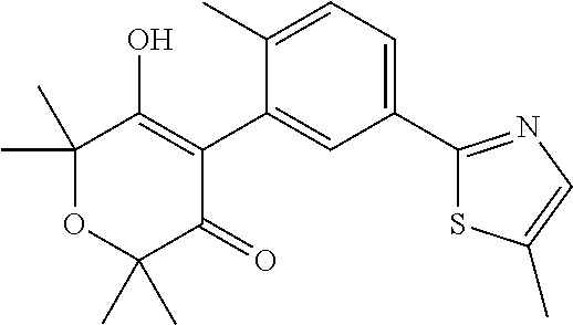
C1(C2=CC=C(C)C(C3=C(O)C(C)(C)OC(C)(C)C3=O)=C2)=NC=C(C)S1
